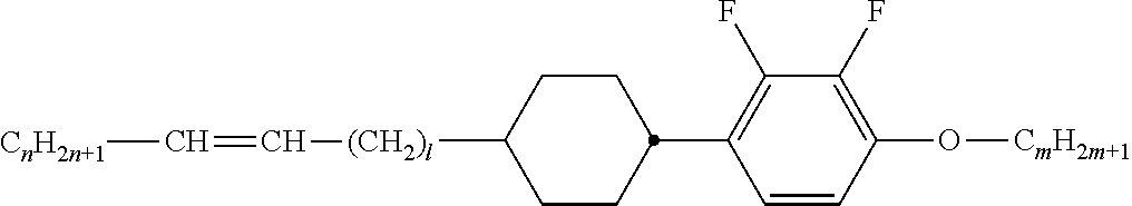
[(CH2)l](C1CCC(C2=C(F)C(F)=C(O[CmH2m+1])C=C2)CC1)C=C[CnH2n+1]
